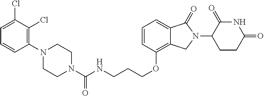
C1(Cl)=C(N2CCN(C(NCCCOC3=C4C(=CC=C3)C(=O)N(C3C(=O)NC(=O)CC3)C4)=O)CC2)C=CC=C1Cl
